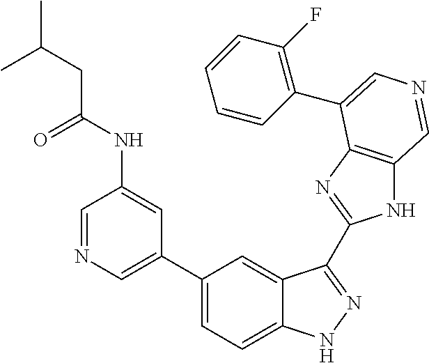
C1(C2=CN=CC(NC(=O)CC(C)C)=C2)=CC=C2C(=C1)C(C1=NC3=C(N1)C=NC=C3C1=C(F)C=CC=C1)=NN2
